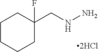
C1CCCC(CNN)(F)C1
